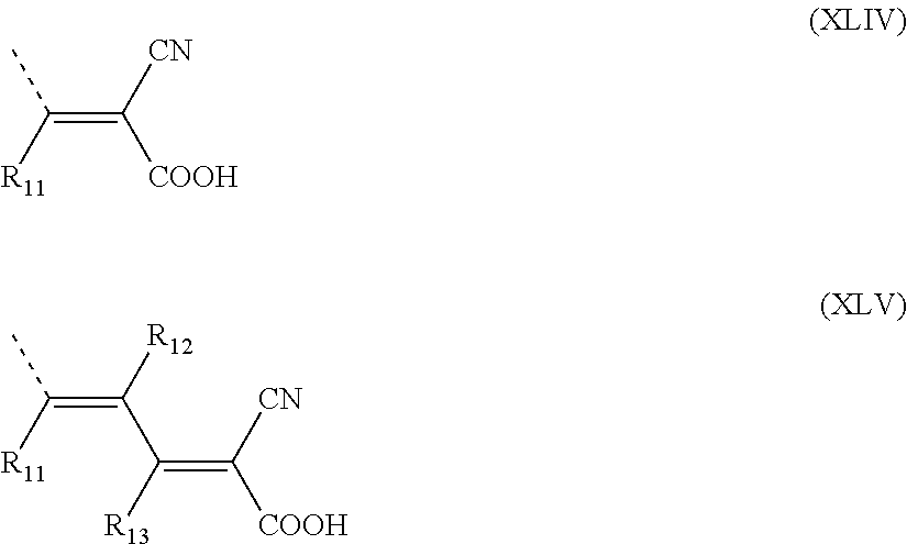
C(=C([CN])[COOH])([R11])C.C(=C([R12])C([R13])=C([COOH])[CN])([R11])C
